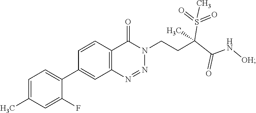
C1=C(C)C=C(F)C(C2=CC3=C(C=C2)C(=O)N(CCC(C(N[OH])=O)(S(=O)(=O)C)C)N=N3)=C1
